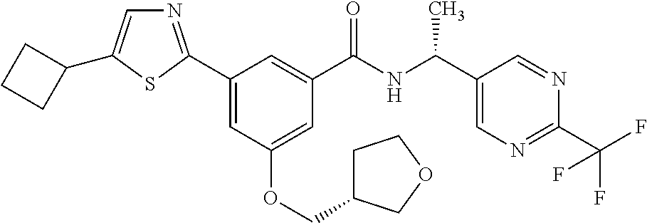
C1(C2=NC=C(C3CCC3)S2)=CC(OCC2CCOC2)=CC(C(NC(C2=CN=C(C(F)(F)F)N=C2)C)=O)=C1
